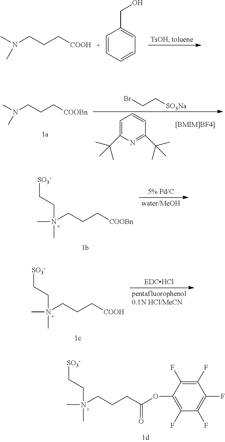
C1=C(C(C)(C)C)N=C(C(C)(C)C)C=C1.BrCC[SO3Na].CN(CCC[COOBn])C.N(C)(C)(CCC[COOBn])CC[SO3-].N(C)(C)(CCC[COOH])CC[SO3-].N(C)(C)(CCCC(OC1=C(F)C(F)=C(F)C(F)=C1F)=O)CC[SO3-].C1=CC=CC=C1CO.CN(CCC[COOH])C
